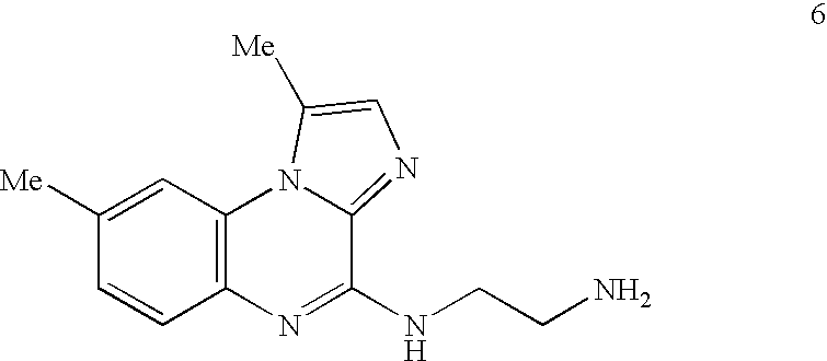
C12=C(C=C([Me])C=C1)N1C(=NC=C1[Me])C(NCCN)=N2
